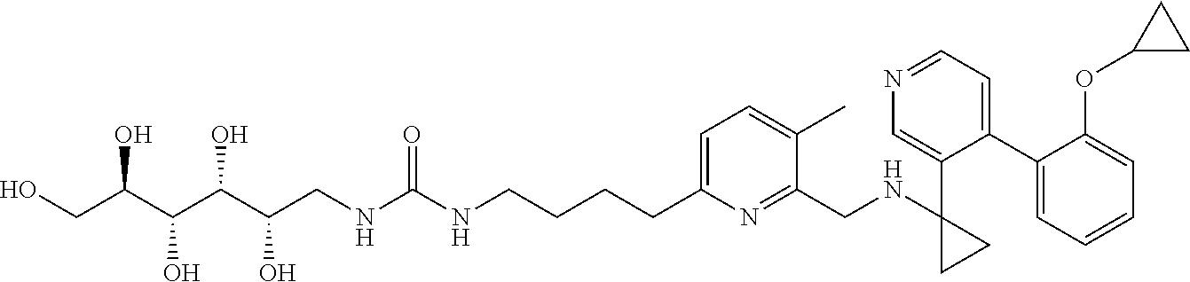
C(CCNC(NCC(C(C(C(CO)O)O)O)O)=O)CC1=CC=C(C)C(CNC2(C3=CN=CC=C3C3=CC=CC=C3OC3CC3)CC2)=N1
